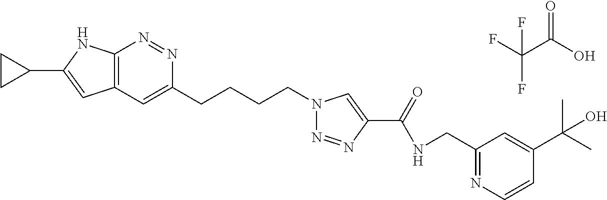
N1=NC2=C(C=C1CCCCN1N=NC(C(NCC3=NC=CC(C(C)(C)O)=C3)=O)=C1)C=C(C1CC1)N2.O=C(O)C(F)(F)F
